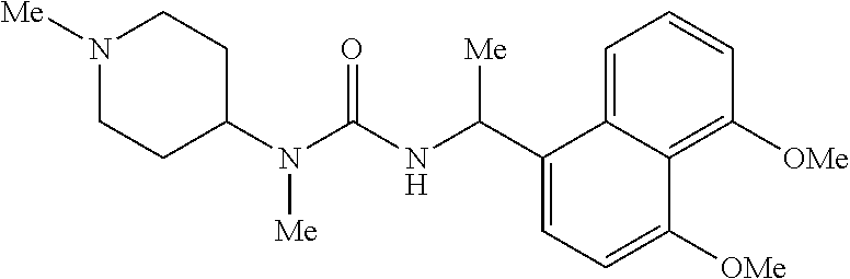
N1([Me])CCC(N(C(=O)NC(C2=CC=C([OMe])C3=C([OMe])C=CC=C23)[Me])[Me])CC1
